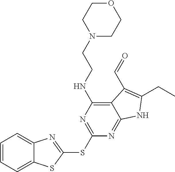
C1=CC=C2C(=C1)N=C(SC1=NC(NCCN3CCOCC3)=C3C(=N1)NC(CC)=C3C=O)S2
